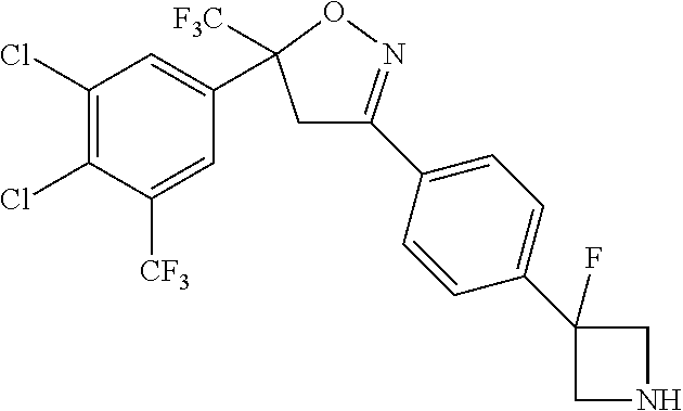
C1(C2([F3C])CC(C3=CC=C(C4(F)CNC4)C=C3)=NO2)=CC(Cl)=C(Cl)C([CF3])=C1
